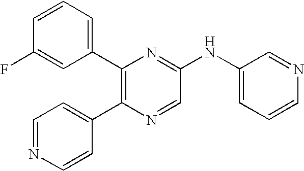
C1(C2=C(C3=CC=NC=C3)N=CC(NC3=CC=CN=C3)=N2)=CC=CC(F)=C1
